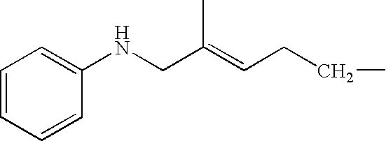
C1=CC=CC(NCC(=CCCC)C)=C1
